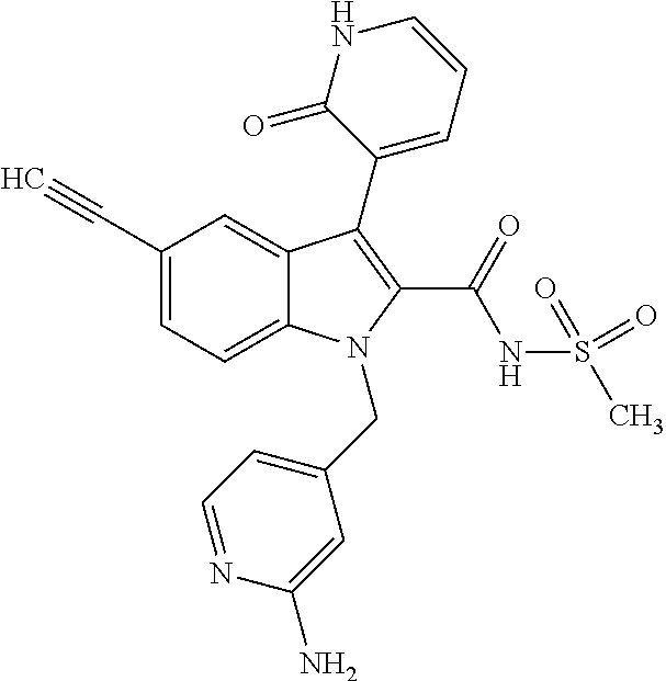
C1(C#C)=CC=C2C(=C1)C(C1=CC=CNC1=O)=C(C(=O)NS(C)(=O)=O)N2CC1=CC=NC(N)=C1
